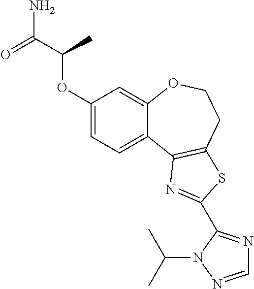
C1(OC(C(=O)N)C)=CC=C2C(=C1)OCCC1=C2N=C(C2=NC=NN2C(C)C)S1
